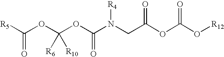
[R5]C(OC(OC(N([R4])CC(=O)OC(O[R12])=O)=O)([R6])[R10])=O
